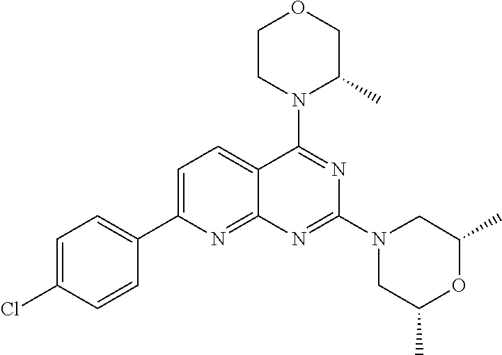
C1=C(C2=CC=C(Cl)C=C2)N=C2C(=C1)C(N1C(C)COCC1)=NC(N1CC(C)OC(C)C1)=N2
